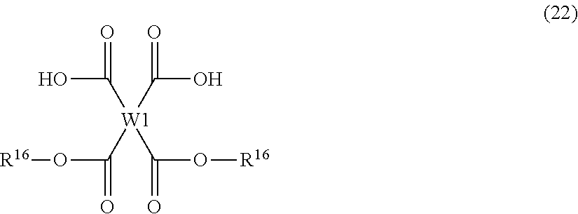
OC([W1](C(O)=O)(C(O[R16])=O)C(O[R16])=O)=O
